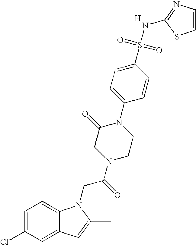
C1=C(Cl)C=C2C(=C1)N(CC(N1CCN(C3=CC=C(S(=O)(=O)NC4=NC=CS4)C=C3)C(=O)C1)=O)C(C)=C2.[H]
